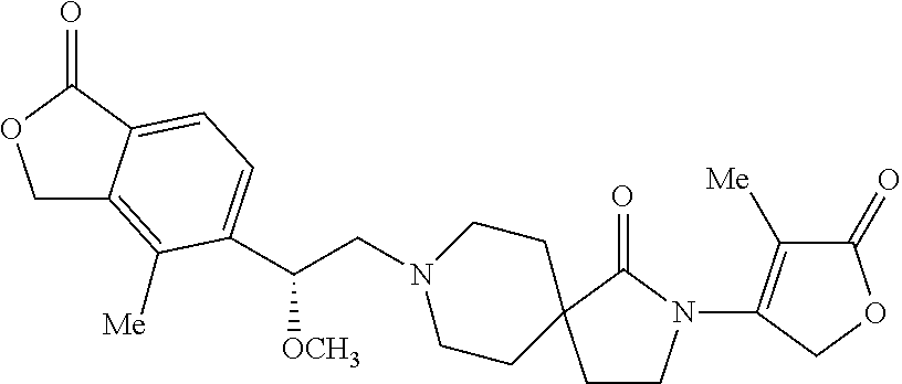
C1C2=C([Me])C(C(CN3CCC4(CC3)CCN(C3=C([Me])C(=O)OC3)C4=O)[OCH3])=CC=C2C(=O)O1
